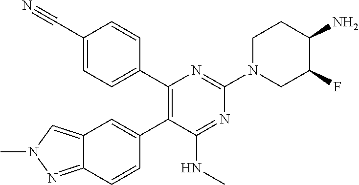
C1(C#N)=CC=C(C2=C(C3=CC4=CN(C)N=C4C=C3)C(NC)=NC(N3CCC(N)C(F)C3)=N2)C=C1
